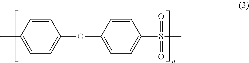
C1=CC(C)=CC=C1OC1=CC=C(S(C)(=O)=O)C=C1
